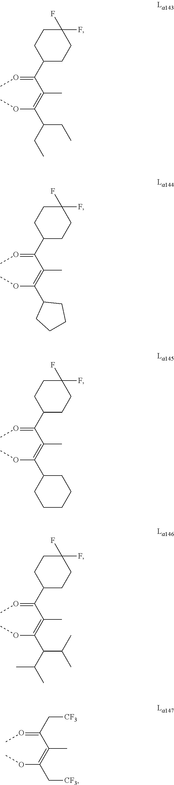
O(C(=C(C(=OC)C1CCC(F)(F)CC1)C)C(CC)CC)C.O(C(=C(C(=OC)C1CCC(F)(F)CC1)C)C1CCCC1)C.O(C(=C(C(=OC)C1CCC(F)(F)CC1)C)C1CCCCC1)C.O(C(=C(C(=OC)C1CCC(F)(F)CC1)C)C(C(C)C)C(C)C)C.O(C(=C(C(=OC)C[CF3])C)C[CF3])C
